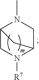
C1N([R7])C2CN(C)C1C2
